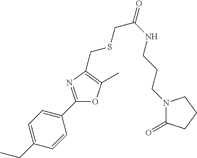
C1=C(CC)C=CC(C2=NC(CSCC(=O)NCCCN3C(=O)CCC3)=C(C)O2)=C1
